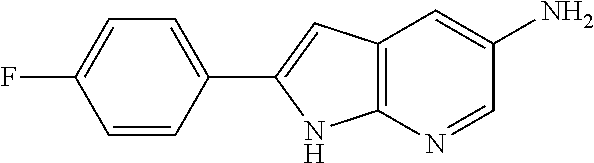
C1=C(F)C=CC(C2=CC3=C(N2)N=CC(N)=C3)=C1
